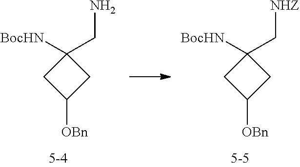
[BocHN]C1(CN)CC([OBn])C1.[BocHN]C1(C[NHZ])CC([OBn])C1
